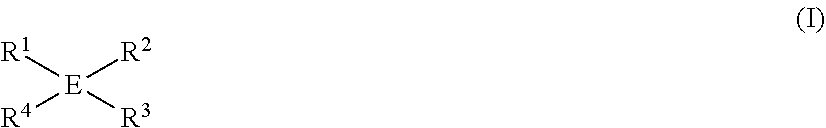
[R1][E]([R3])([R2])[R4]
